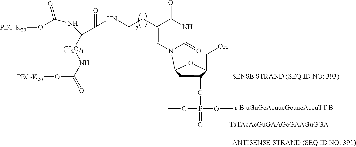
[PEG-K20]OC(=O)NC([(H2C)4]NC(O[PEG-K20])=O)C(NCCC1=CN(C2CC(OP(=O)(OC)OC)C(CO)O2)C(=O)NC1=O)=O
